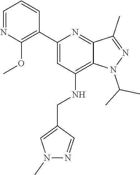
O(C1=C(C2=CC(NCC3=CN(C)N=C3)=C3N(C(C)C)N=C(C)C3=N2)C=CC=N1)C
